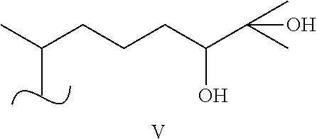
CC(CCCC(C(C)(C)O)O)C.[V]
